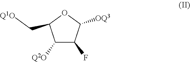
C1([Q2O])C(F)C([OQ3])OC1C[Q1O]
